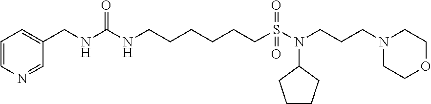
N1=CC(CNC(NCCCCCCS(N(CCCN2CCOCC2)C2CCCC2)(=O)=O)=O)=CC=C1
